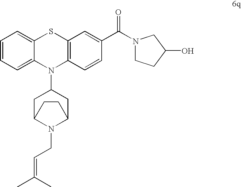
C1=CC=C2C(=C1)SC1=C(N2C2CC3N(CC=C(C)C)C(C2)CC3)C=CC(C(N2CCC(O)C2)=O)=C1
